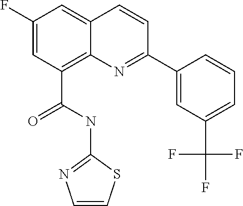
C(C1=C2C(=CC(F)=C1)C=CC(C1=CC(C(F)(F)F)=CC=C1)=N2)(NC1=NC=CS1)=O
